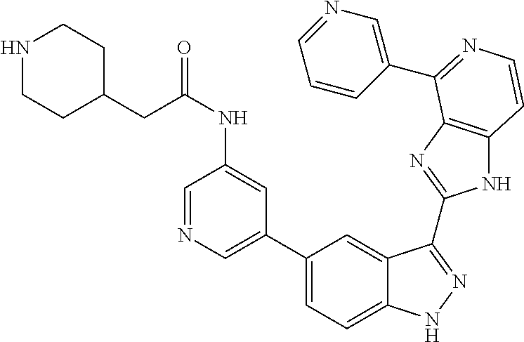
C1(C2=CN=CC(NC(=O)CC3CCNCC3)=C2)=CC=C2C(=C1)C(C1=NC3=C(N1)C=CN=C3C1=CN=CC=C1)=NN2
